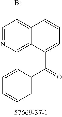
C12=CC=CC=C1C(=O)C1=CC=CC3=C(Br)C=NC2=C31
